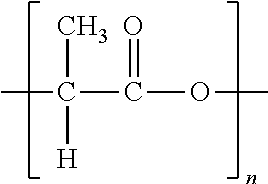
CC(C(=O)OC)(C)[H]
